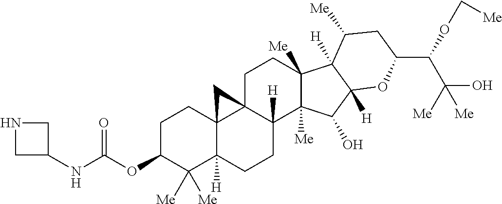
C1C(OC(=O)NC2CNC2)C([Me])([Me])C2([H])C3(C1)C1(C([H])(CC2)C2([Me])C([Me])(CC1)C1([H])C([H])(C2O)OC(C(OC[Me])C([Me])(O)[Me])CC1[Me])C3
